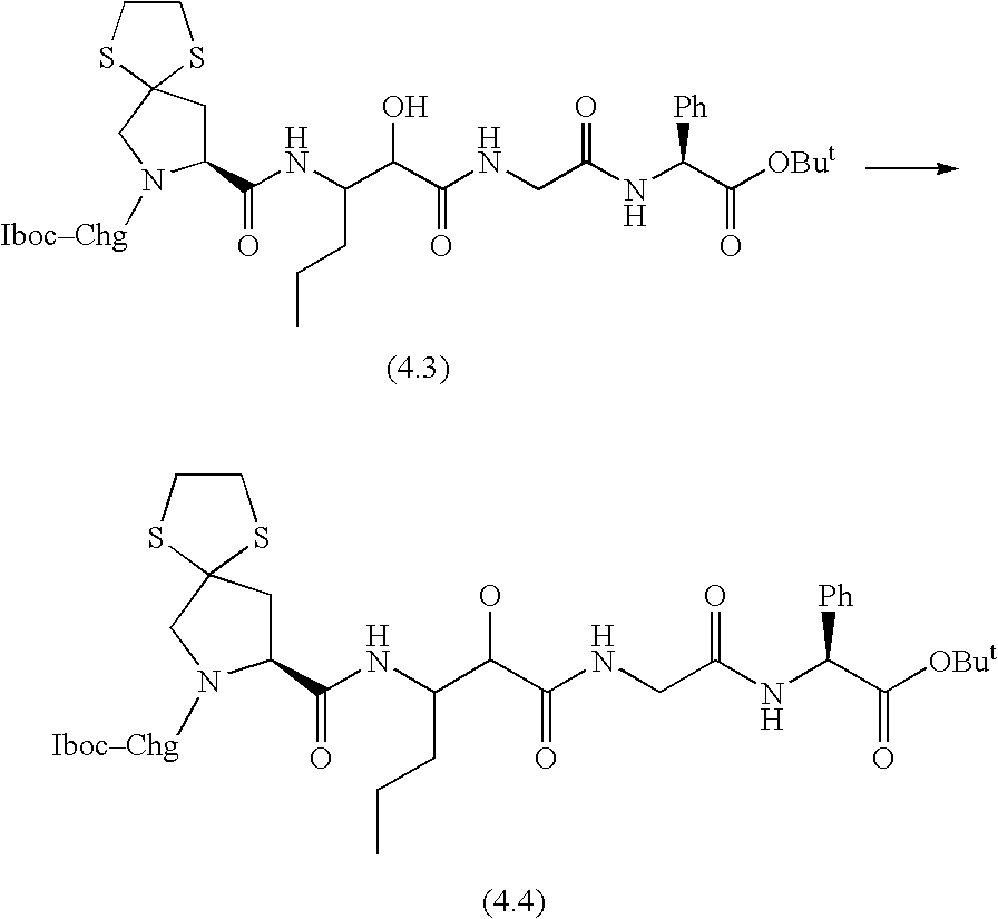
C1CSC2(S1)CC(C(NC(C(C(NCC(NC(C([OBut])=O)[Ph])=O)=O)O)CCC)=O)N([IbocChg])C2.C1CSC2(S1)CC(C(NC(C(C(NCC(NC(C([OBut])=O)[Ph])=O)=O)O)CCC)=O)N([IbocChg])C2
